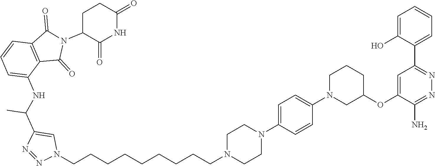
C1CN(C2=CC=C(N3CCN(CCCCCCCCCN4C=C(C(NC5=CC=CC6=C5C(=O)N(C5C(=O)NC(=O)CC5)C6=O)C)N=N4)CC3)C=C2)CC(OC2=CC(C3=CC=CC=C3O)=NN=C2N)C1
